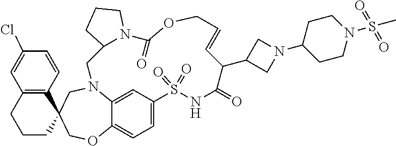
N12C3=CC(=CC=C3OCC3(C4=C(C=C(Cl)C=C4)CCC3)C1)S(=O)(=O)NC(=O)C(C1CN(C3CCN(S(C)(=O)=O)CC3)C1)C=CCOC(=O)N1C(C2)CCC1
